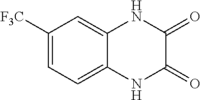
C1([F3C])=CC=C2C(=C1)NC(=O)C(=O)N2
